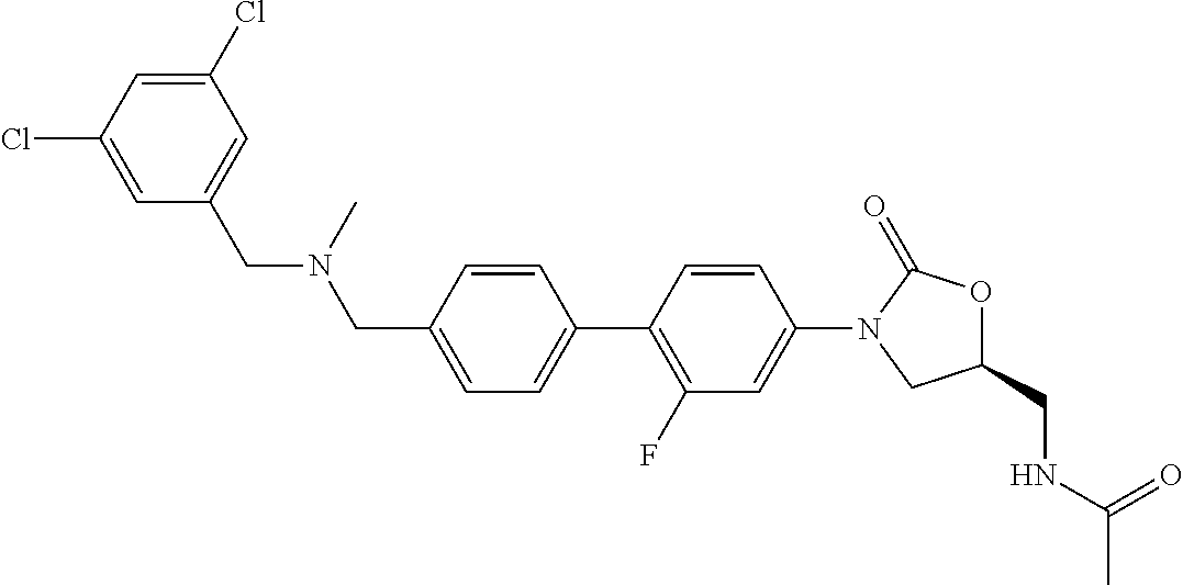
C(C1=CC=C(C2=C(F)C=C(N3C(=O)OC(CNC(C)=O)C3)C=C2)C=C1)N(CC1=CC(Cl)=CC(Cl)=C1)C
